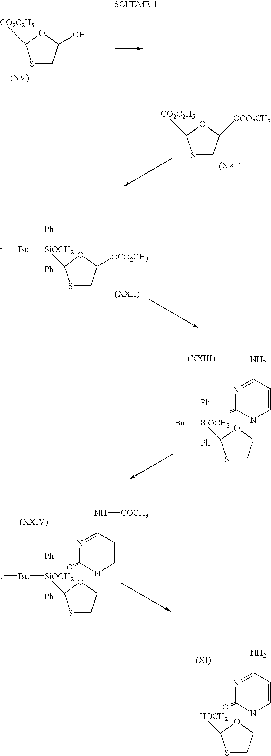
S1CC(O)OC1[CO2C2H5].S1CC([OCO2CH3])OC1[CO2C2H5].S1CC([OCO2CH3])OC1[SiOCH2]([Bu][t])([Ph])[Ph].S1CC(N2C(=O)N=C(N)C=C2)OC1[SiOCH2]([Bu][t])([Ph])[Ph].S1CC(N2C(=O)N=C(N[COCH3])C=C2)OC1[SiOCH2]([Bu][t])([Ph])[Ph].S1CC(N2C(=O)N=C(N)C=C2)OC1[HOCH2]
